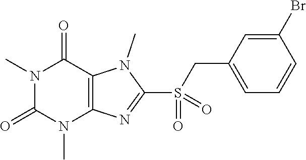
N1(C)C(=O)N(C)C2=C(C1=O)N(C)C(S(=O)(CC1=CC=CC(Br)=C1)=O)=N2
